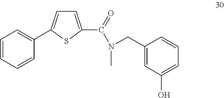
C1=CC=CC(C2=CC=C(C(=O)N(C)CC3=CC(O)=CC=C3)S2)=C1
